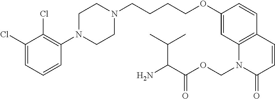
C1(Cl)=CC=CC(N2CCN(CCCCOC3=CC4=C(C=C3)C=CC(=O)N4COC(C(N)C(C)C)=O)CC2)=C1Cl
